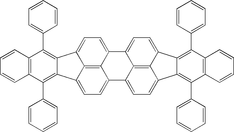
C1=CC=CC(C2=C3C(=C(C4=CC=CC=C4)C4=C2C=CC=C4)C2=CC=C4C5=C2C3=CC=C5C2=CC=C3C5=C(C6=CC=CC=C6)C6=C(C(C7=CC=CC=C7)=C5C5=CC=C4C2=C35)C=CC=C6)=C1
